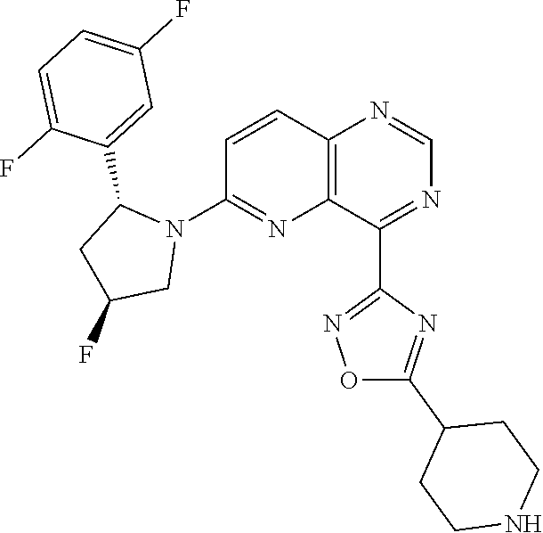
C1=CC2=C(N=C1N1C(C3=CC(F)=CC=C3F)CC(F)C1)C(C1=NOC(C3CCNCC3)=N1)=NC=N2
